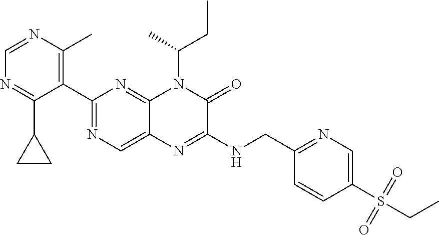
C1=NC(C)=C(C2=NC=C3C(=N2)N(C(CC)C)C(=O)C(NCC2=NC=C(S(=O)(=O)CC)C=C2)=N3)C(C2CC2)=N1
